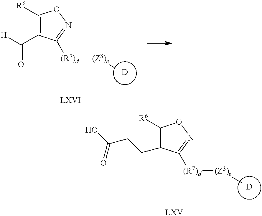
C1([R6])=C(C([H])=O)C([(R7)d][(Z3)e]C)=NO1.[D].[LXVI].[D].[LXV].C1([R6])=C(CCC(O)=O)C([(R7)d][(Z3)e]C)=NO1
